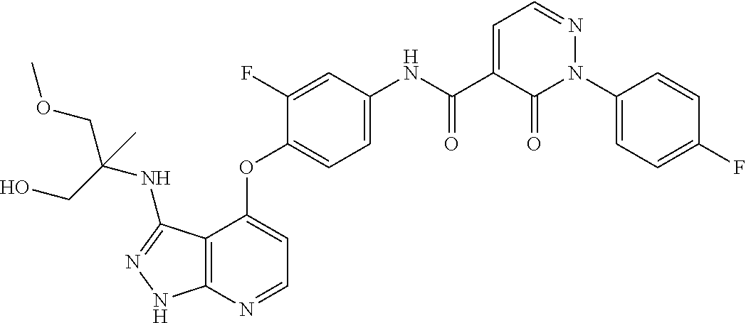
C12=C(N=CC=C1OC1=CC=C(NC(C3=CC=NN(C4=CC=C(F)C=C4)C3=O)=O)C=C1F)NN=C2NC(COC)(CO)C
